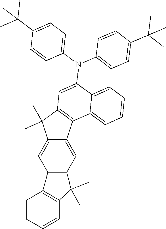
C1=CC=CC2=C1C1=C(C=C3C(=C1)C(C)(C)C1=C3C3=CC=CC=C3C(N(C3=CC=C(C(C)(C)C)C=C3)C3=CC=C(C(C)(C)C)C=C3)=C1)C2(C)C
